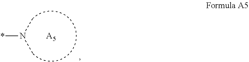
*N(C)C.[A5]
